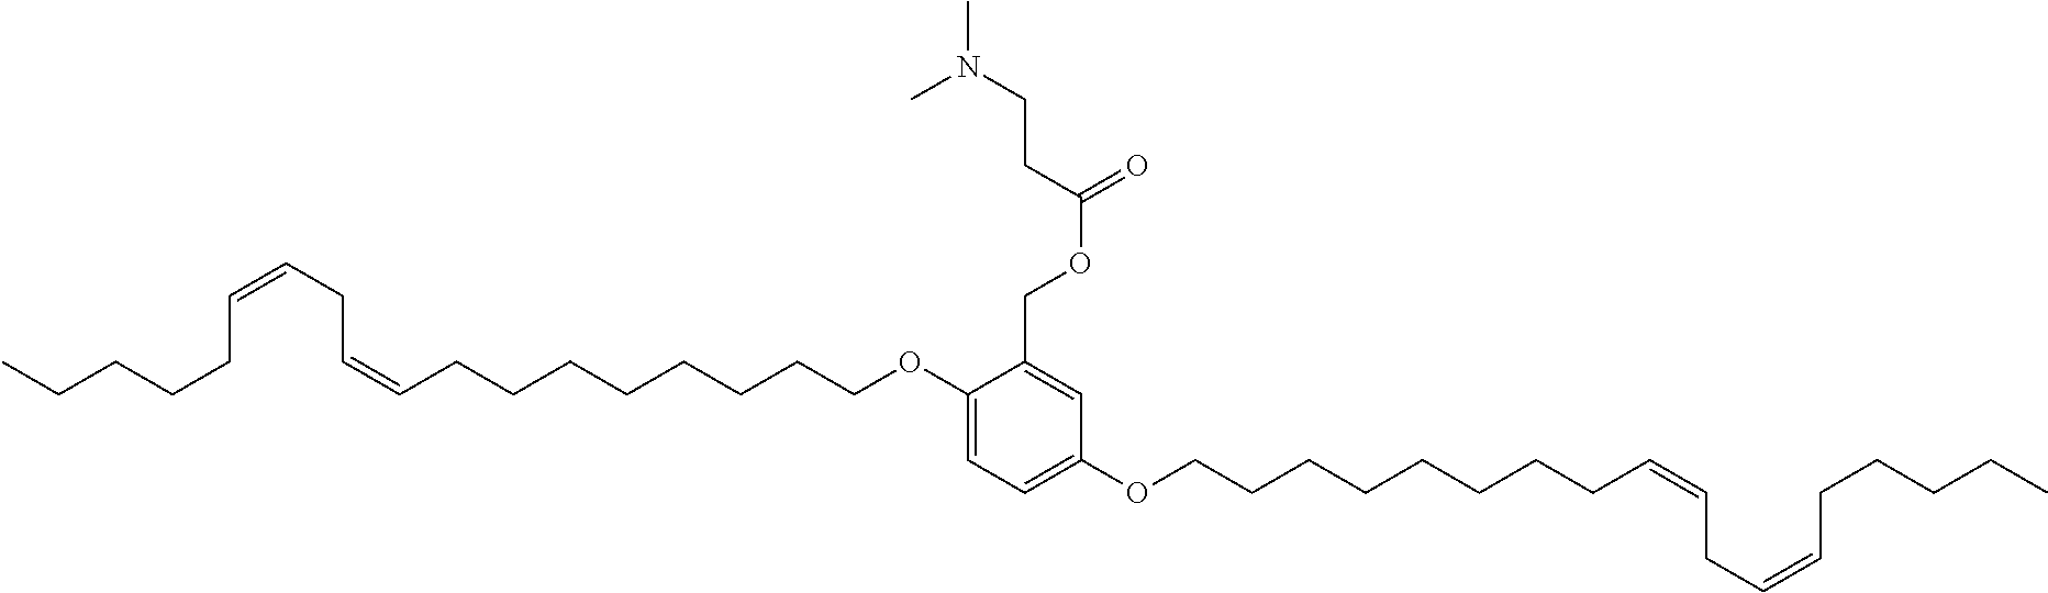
CCCCCC=CCC=CCCCCCCCCOC1=CC=C(OCCCCCCCCC=CCC=CCCCCC)C=C1COC(CCN(C)C)=O
